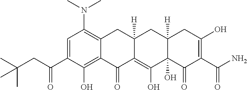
C1=C(C(CC(C)(C)C)=O)C(O)=C2C(=C1N(C)C)CC1([H])C(=C(O)C3(O)C([H])(C1)CC(O)=C(C(=O)N)C3=O)C2=O
